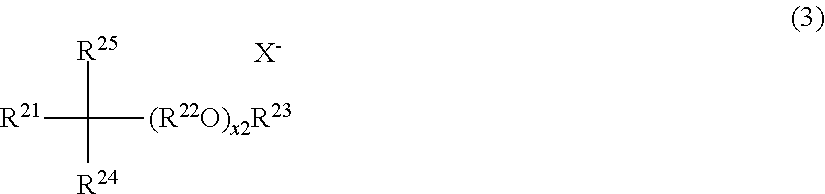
[R21]C([R25])([R24])[(R22O)x2R23].[X-]
